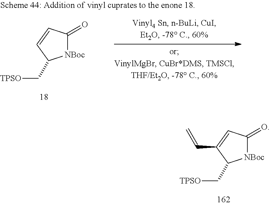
[NBoc]1C(=O)C=CC1C[TPSO].[NBoc]1C(=O)C=C(C=C)C1C[TPSO]
